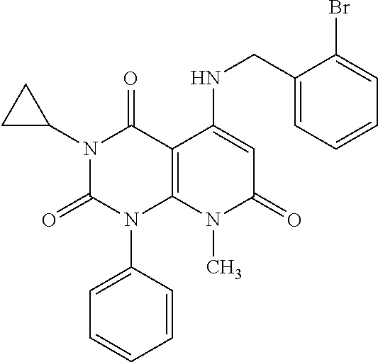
C(C1=CC=CC=C1Br)NC1=CC(=O)N(C)C2=C1C(=O)N(C1CC1)C(=O)N2C1=CC=CC=C1
